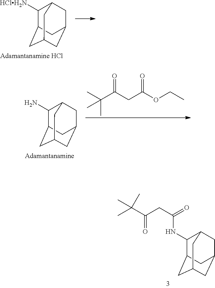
C1([HClH2N])C2CC3CC(CC1C3)C2.C(C(CC(OCC)=O)=O)(C)(C)C.C1(N)C2CC3CC(CC1C3)C2.C(C(CC(=O)NC1C2CC3CC(CC1C3)C2)=O)(C)(C)C
